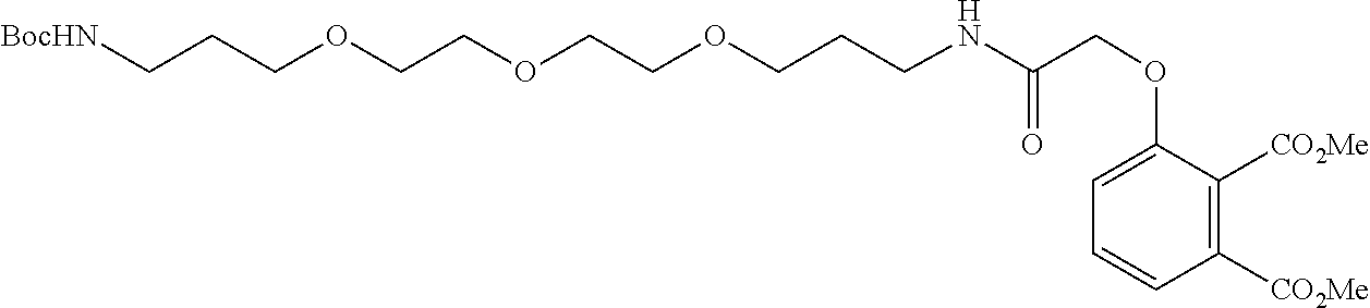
N(C(=O)COC1=CC=CC([CO2Me])=C1[CO2Me])CCCOCCOCCOCCC[BocHN]
